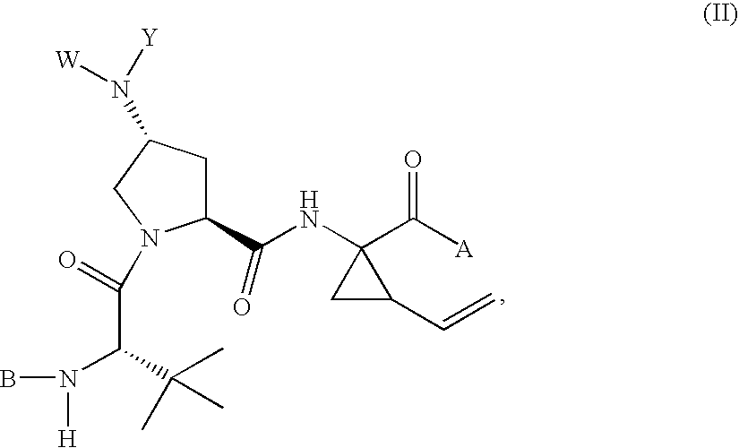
[H]N(B)C(C(C)(C)C)C(=O)N1C(C(=O)NC2(C(=O)[A])C(C=C)C2)CC(N([Y])[W])C1
